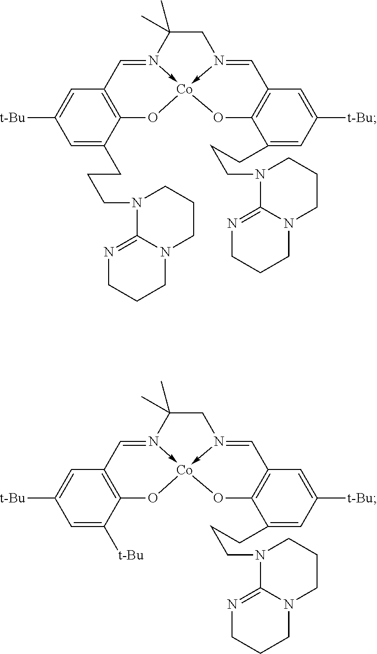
C1=C(CCCN2C3=NCCCN3CCC2)C2=C(C=C1[t-Bu])C=N1->[Co]3(-N(=CC4=C(O3)C(CCCN3C5=NCCCN5CCC3)=CC([t-Bu])=C4)CC1(C)C)O2.C1=C([t-Bu])C2=C(C=C1[t-Bu])C=N1->[Co]3(-N(=CC4=C(O3)C(CCCN3C5=NCCCN5CCC3)=CC([t-Bu])=C4)CC1(C)C)O2
